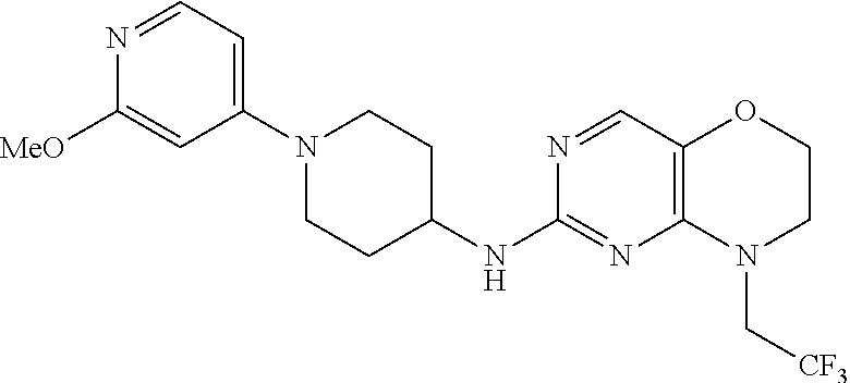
C1=NC([MeO])=CC(N2CCC(NC3=NC4=C(C=N3)OCCN4C[CF3])CC2)=C1
